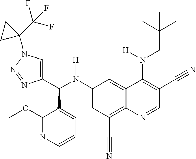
C1(N(C(C2=CN(C3(C(F)(F)F)CC3)N=N2)C2=CC=CN=C2OC)[H])=CC(C#N)=C2C(=C1)C(N(CC(C)(C)C)[H])=C(C#N)C=N2
